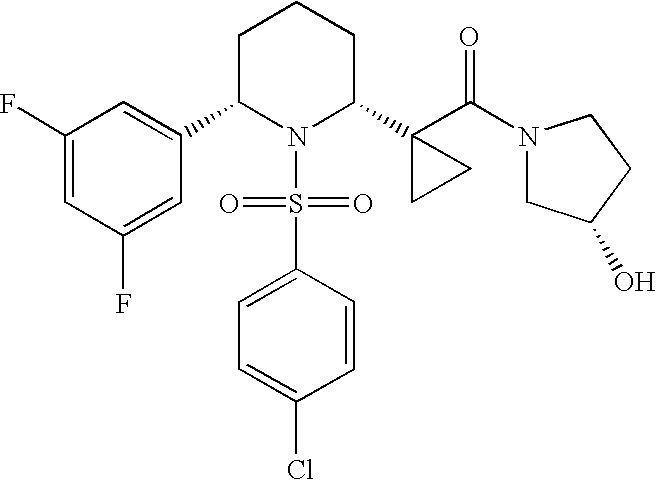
C1C(C2=CC(F)=CC(F)=C2)N(S(=O)(=O)C2=CC=C(Cl)C=C2)C(C2(C(=O)N3CC(O)CC3)CC2)CC1
